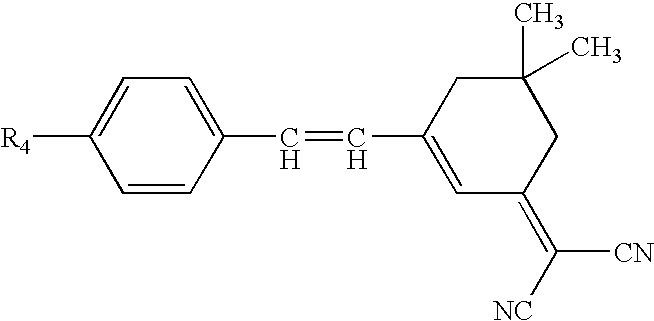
C1=CC(C=CC2=CC(=C([CN])[NC])CC(C)(C)C2)=CC=C1[R4]
